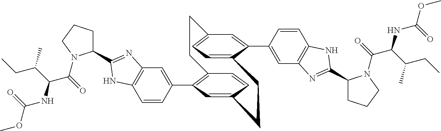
C1=CC(C2=C3C=CC(=C2)CCC2=CC=C(C=C2C2=CC4=C(C=C2)NC(C2CCCN2C(C(NC(OC)=O)C(CC)C)=O)=N4)CC3)=CC2=C1NC(C1CCCN1C(=O)C(NC(OC)=O)C(CC)C)=N2
